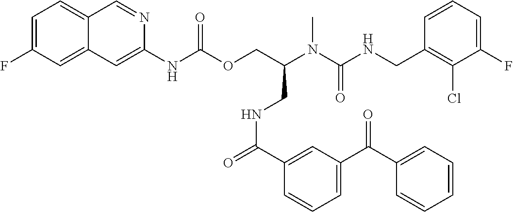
C1=CC(CNC(N(C(COC(NC2=CC3=CC(F)=CC=C3C=N2)=O)CNC(=O)C2=CC(C(C3=CC=CC=C3)=O)=CC=C2)C)=O)=C(Cl)C(F)=C1
